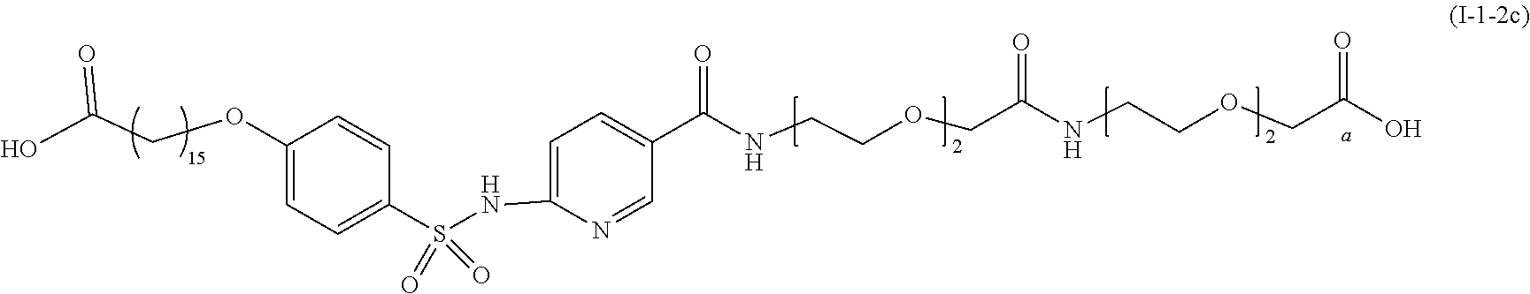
C1(NS(C2=CC=C(OCC(=O)O)C=C2)(=O)=O)=CC=C(C(NCCOCC(NCCOCC(O)=O)=O)=O)C=N1
